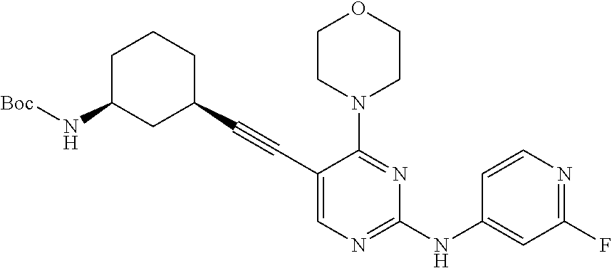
C1C(N[Boc])CC(C#CC2=CN=C(NC3=CC(F)=NC=C3)N=C2N2CCOCC2)CC1
